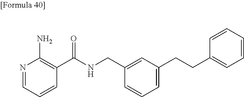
N1=CC=CC(C(NCC2=CC(CCC3=CC=CC=C3)=CC=C2)=O)=C1N
